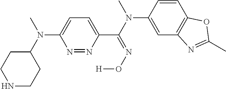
C1(N(C)C2=CC=C(C(=NO[H])N(C)C3=CC4=C(C=C3)OC(C)=N4)N=N2)CCNCC1
